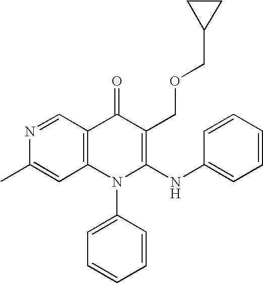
N1=CC2=C(C=C1C)N(C1=CC=CC=C1)C(NC1=CC=CC=C1)=C(COCC1CC1)C2=O
